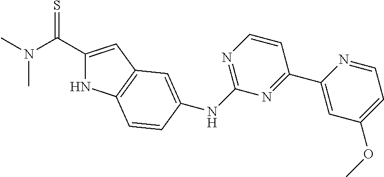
C1(C(N(C)C)=S)=CC2=C(N1)C=CC(NC1=NC=CC(C3=CC(OC)=CC=N3)=N1)=C2
